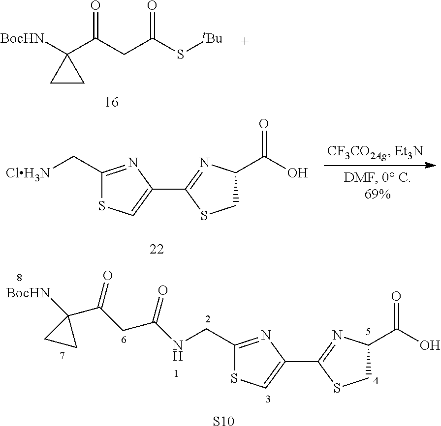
C1(C2=NC(C(O)=O)CS2)=CSC(CNC(CC(C2([BocHN])CC2)=O)=O)=N1.[S10].[BocHN]C1(C(CC(S[tBu])=O)=O)CC1.C1(C2=NC(C(O)=O)CS2)=CSC(C[ClH3N])=N1
